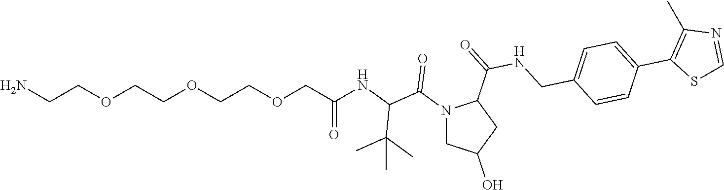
C1N(C(C(NC(COCCOCCOCCN)=O)C(C)(C)C)=O)C(C(=O)NCC2=CC=C(C3=C(C)N=CS3)C=C2)CC1O
